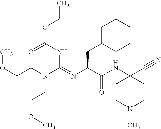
O=C(NC(=NC(C(NC1(C#N)CCN(C)CC1)=O)CC1CCCCC1)N(CCOC)CCOC)OCC
